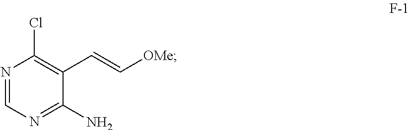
N1=CN=C(N)C(C=C[OMe])=C1Cl
